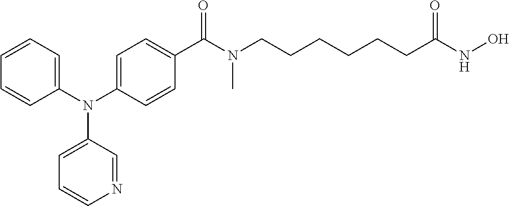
N1=CC(N(C2=CC=CC=C2)C2=CC=C(C(N(CCCCCCC(NO)=O)C)=O)C=C2)=CC=C1
